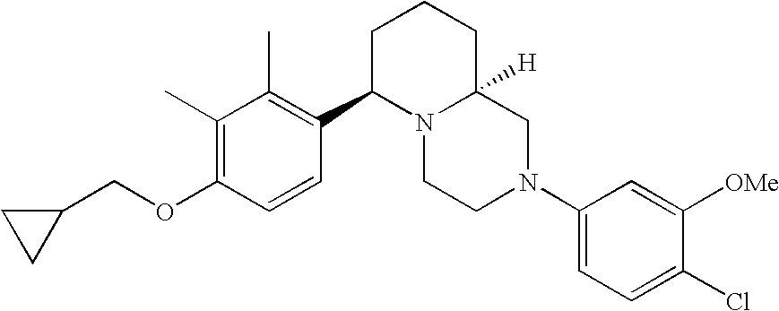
C1(C)=C(OCC2CC2)C=CC(C2N3C([H])(CCC2)CN(C2=CC=C(Cl)C([OMe])=C2)CC3)=C1C
